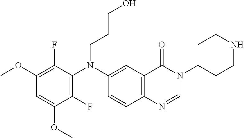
C1(OC)=C(F)C(N(C2=CC3=C(C=C2)N=CN(C2CCNCC2)C3=O)CCCO)=C(F)C(OC)=C1
